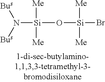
[Si](O[Si](Br)([Me])[Me])([Me])([Me])N([Bus])[Bus]
